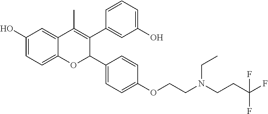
C1(O)=CC=C2C(=C1)C(C)=C(C1=CC(O)=CC=C1)C(C1=CC=C(OCCN(CCC(F)(F)F)CC)C=C1)O2
